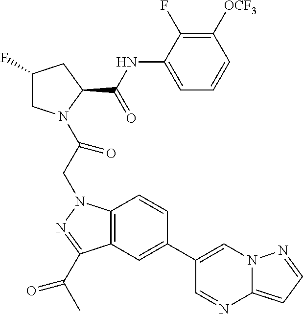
C1(F)CN(C(CN2C3=C(C(C(C)=O)=N2)C=C(C2=CN4C(=CC=N4)N=C2)C=C3)=O)C(C(NC2=CC=CC([OCF3])=C2F)=O)C1
